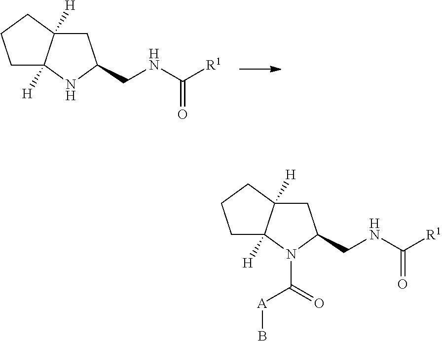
C1C2([H])C([H])(NC1CNC([R1])=O)CCC2.C1C2([H])C([H])(N(C(=O)[A]B)C1CNC([R1])=O)CCC2
